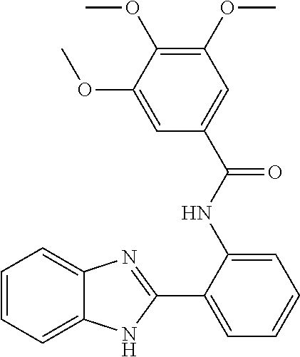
C1=CC=C2C(=C1)NC(C1=CC=CC=C1NC(C1=CC(OC)=C(OC)C(OC)=C1)=O)=N2
